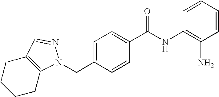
C1=CC=CC(NC(C2=CC=C(CN3C4=C(CCCC4)C=N3)C=C2)=O)=C1N
